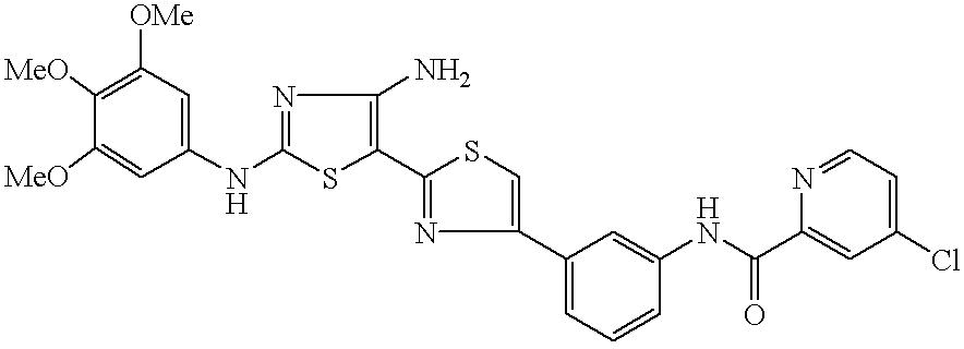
C1=C(NC2=NC(N)=C(C3=NC(C4=CC=CC(NC(C5=CC(Cl)=CC=N5)=O)=C4)=CS3)S2)C=C([MeO])C([MeO])=C1[OMe]
